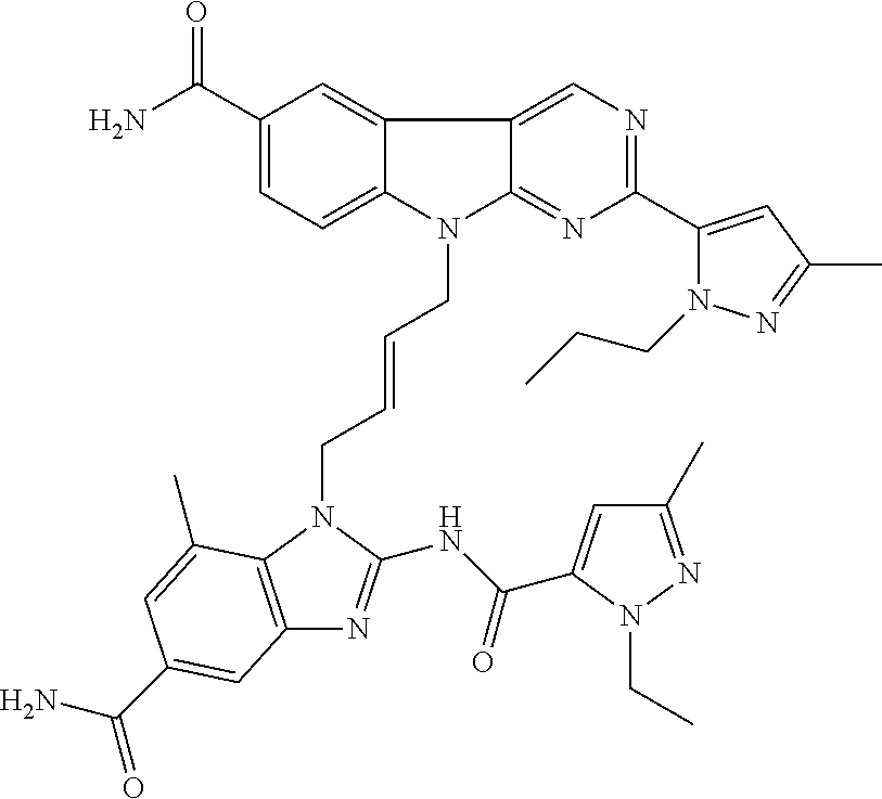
C1(C(N)=O)=CC=C2C(=C1)C1=CN=C(C3=CC(C)=NN3CCC)N=C1N2CC=CCN1C2=C(N=C1NC(=O)C1=CC(C)=NN1CC)C=C(C(N)=O)C=C2C
